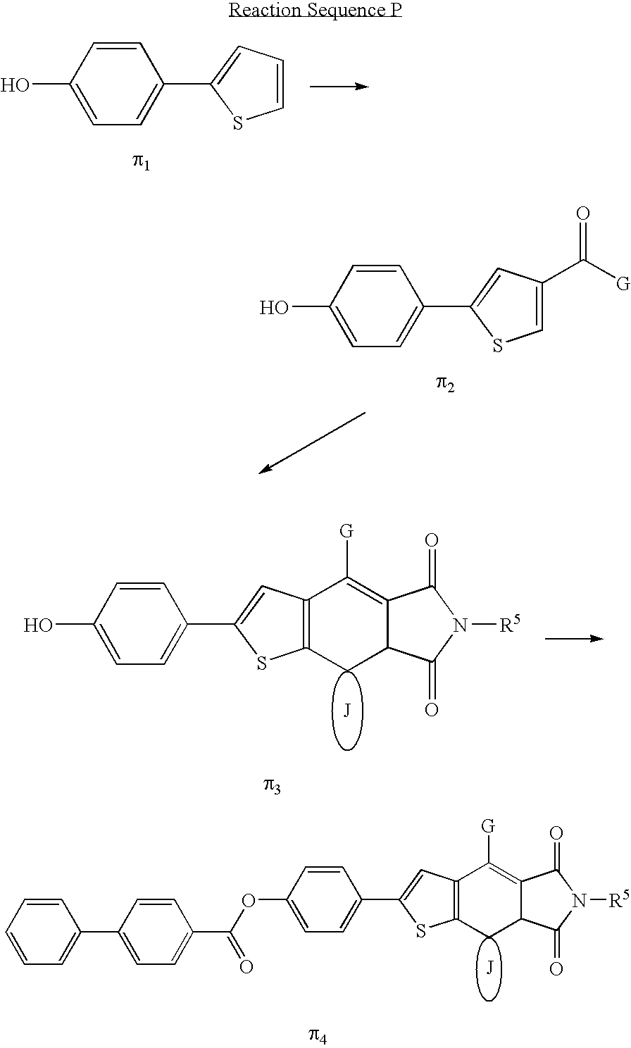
C1(O)=CC=C(C2=CC=CS2)C=C1.C1(O)=CC=C(C2=CC(C([G])=O)=CS2)C=C1.C1(O)=CC=C(C2=CC3=C(S2)CC2C(=C3[G])C(=O)N([R5])C2=O)C=C1.C1(OC(=O)C2=CC=C(C3=CC=CC=C3)C=C2)=CC=C(C2=CC3=C(S2)CC2C(=C3[G])C(=O)N([R5])C2=O)C=C1
